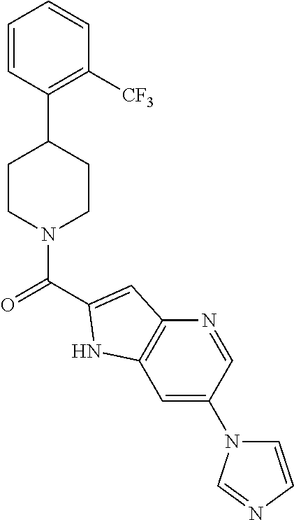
C1=CC(C2CCN(C(=O)C3=CC4=C(C=C(N5C=CN=C5)C=N4)N3)CC2)=C([CF3])C=C1
